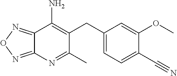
C1(CC2=CC=C(C#N)C(OC)=C2)=C(N)C2=NON=C2N=C1C
